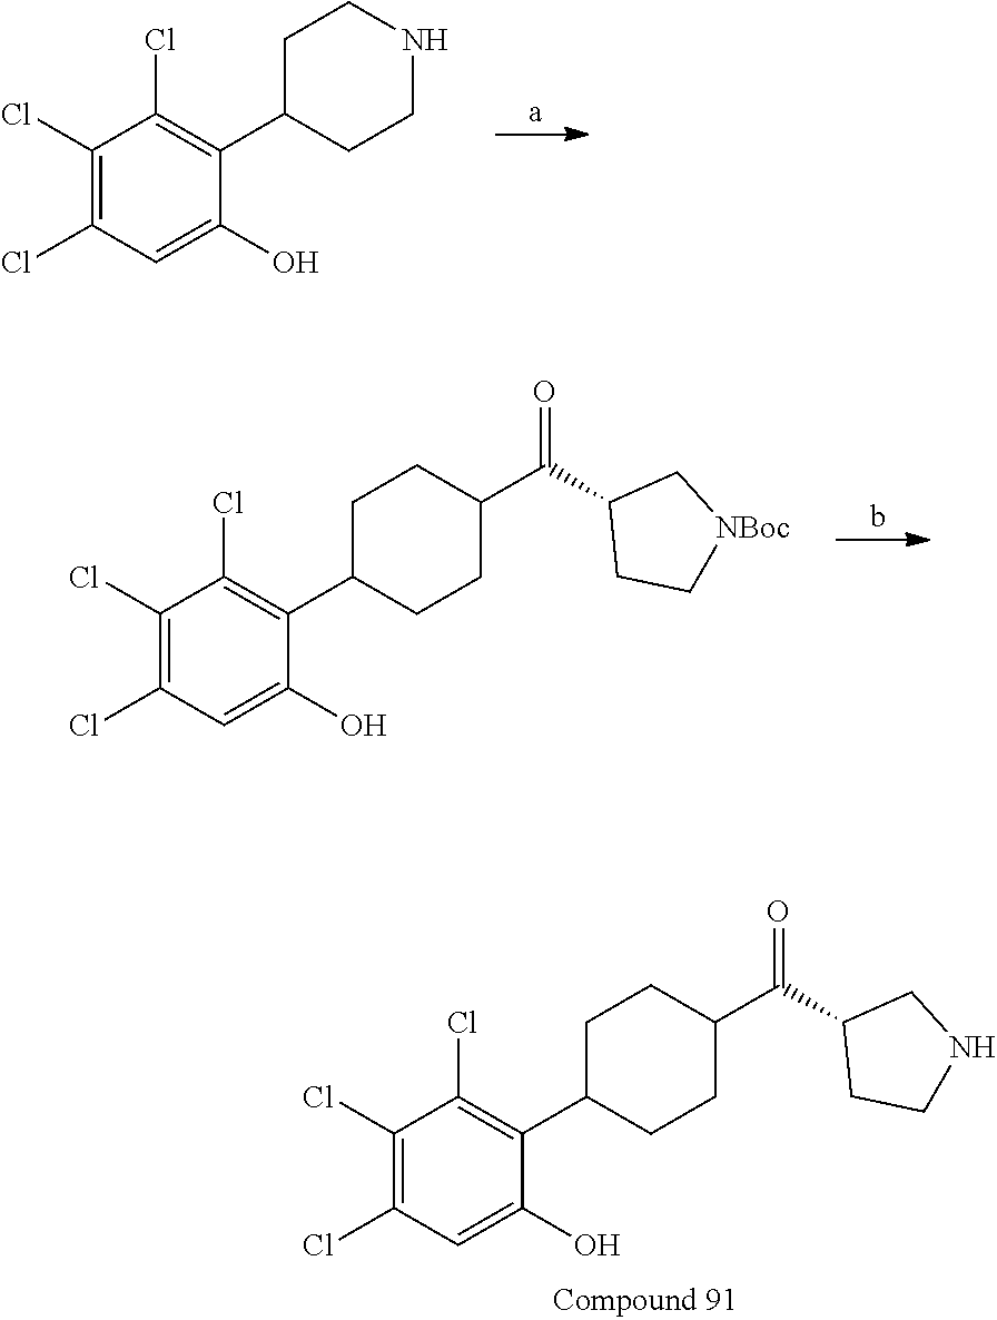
C1(Cl)=C(Cl)C=C(O)C(C2CCNCC2)=C1Cl.C1(Cl)=C(Cl)C=C(O)C(C2CCC(C(C3CC[NBoc]C3)=O)CC2)=C1Cl.C1(Cl)=C(Cl)C=C(O)C(C2CCC(C(C3CCNC3)=O)CC2)=C1Cl
